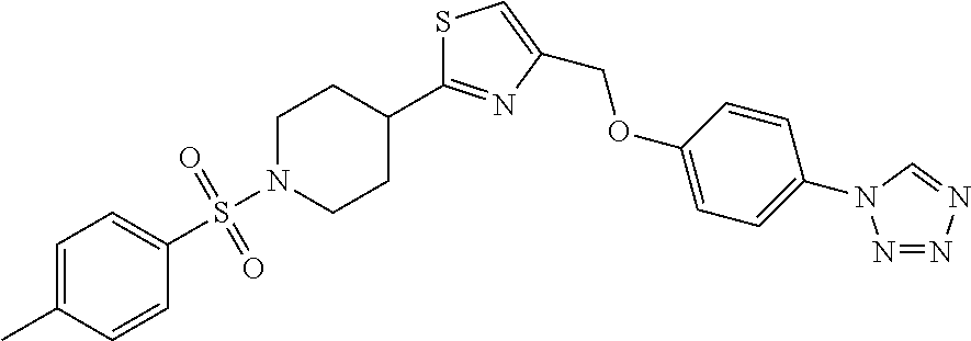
N1=NN=CN1C1=CC=C(OCC2=CSC(C3CCN(S(=O)(=O)C4=CC=C(C)C=C4)CC3)=N2)C=C1
